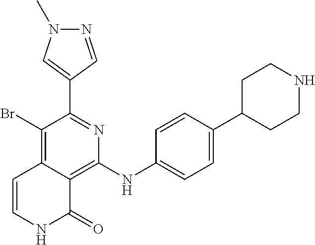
C1(C2=CN(C)N=C2)=NC(NC2=CC=C(C3CCNCC3)C=C2)=C2C(=C1Br)C=CNC2=O
